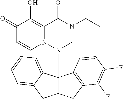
C1(=O)C=CN2C(=C1O)C(=O)N(CC)CN2C12C(CC3=C1C=CC(F)=C3F)CC1=CC=CC=C21
